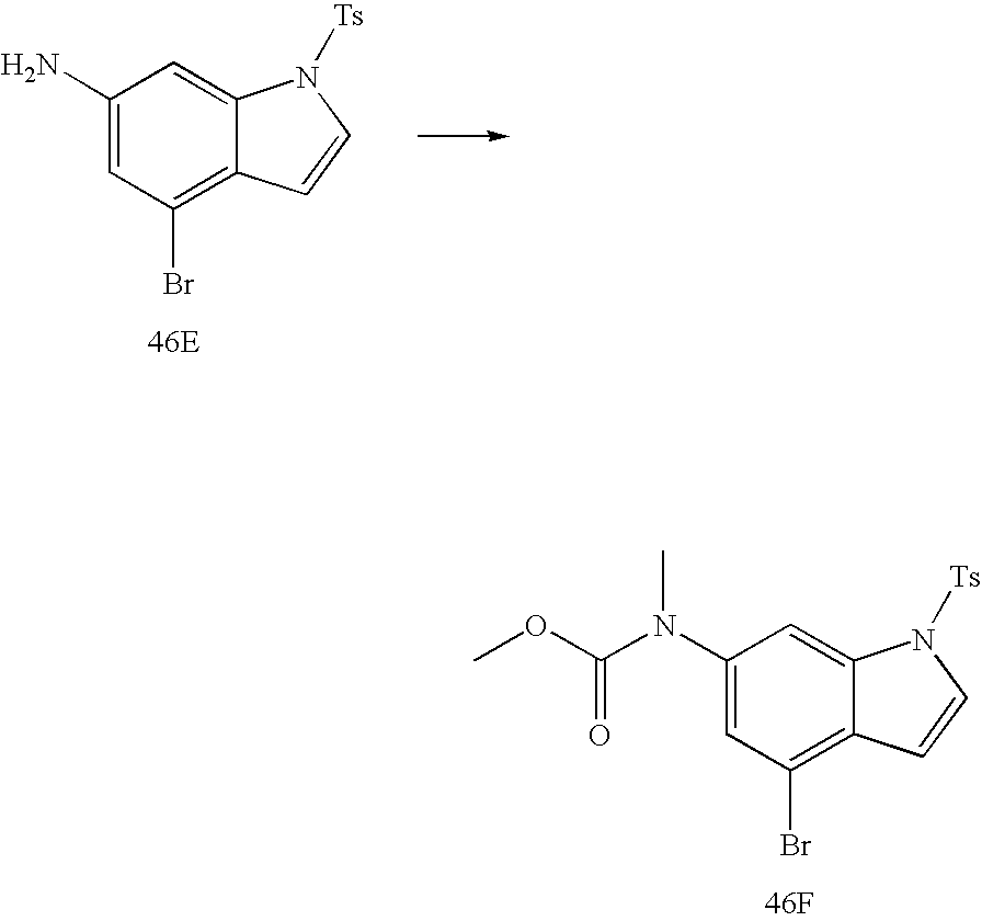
C1(N(C(OC)=O)C)=CC(Br)=C2C(=C1)N([Ts])C=C2.[46F].C1(N)=CC(Br)=C2C(=C1)N([Ts])C=C2.[46E]
